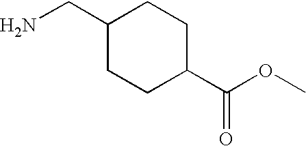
C1(CN)CCC(C(OC)=O)CC1
